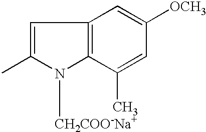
C1=C(C)N([CH2COO-Na+])C2=C1C=C([OCH3])C=C2C
